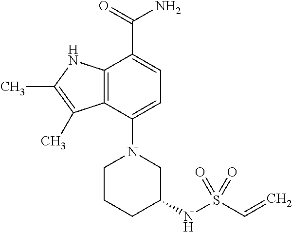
C1(N2CCCC(NS(C=C)(=O)=O)C2)=CC=C(C(=O)N)C2=C1C(C)=C(C)N2
